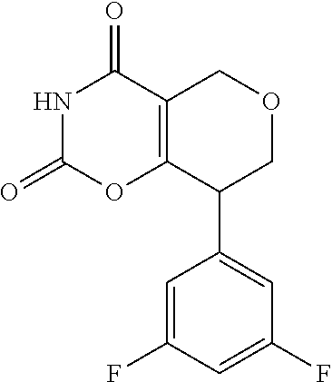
C1=C(F)C=C(F)C=C1C1COCC2=C1OC(=O)NC2=O
